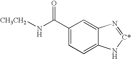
C1(C(N[CH3CH2])=O)=CC=C2C(=C1)N=[C*]N2
